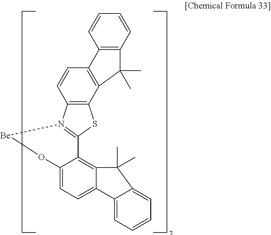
C12=C(C3=C(C=C1)C1=C(C=CC=C1)C3(C)C)SC1=N2[Be]OC2=CC=C3C(=C12)C(C)(C)C1=CC=CC=C31
